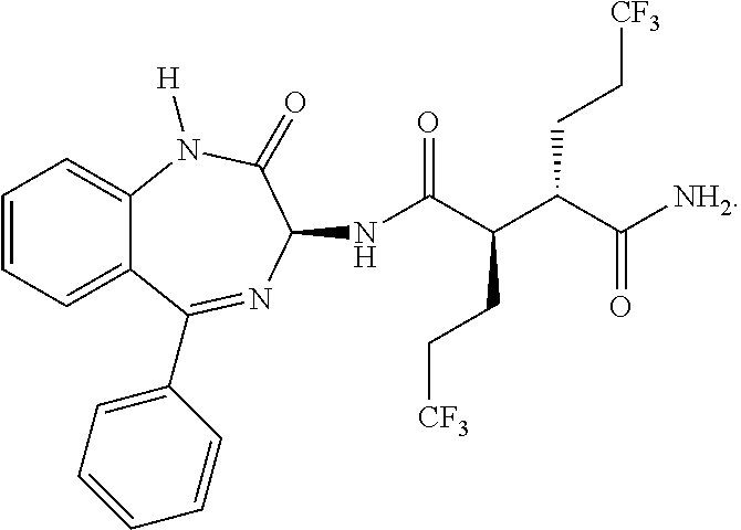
C1=CC=C2C(=C1)N([H])C(=O)C(NC(C(C(C([NH2])=O)CC[CF3])CC[CF3])=O)N=C2C1=CC=CC=C1
